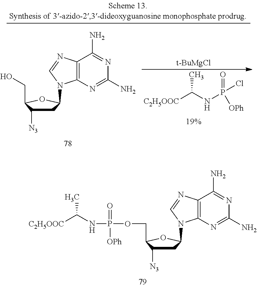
O=P([OPh])(NC([C2H5OOC])C)OCC1C([N3])CC(N2C3=C(N=C2)C(N)=NC(N)=N3)O1.C(C1C([N3])CC(N2C3=C(N=C2)C(N)=NC(N)=N3)O1)O.N(C([C2H5OOC])C)P(Cl)(=O)[OPh].[t-BuMgCl]
